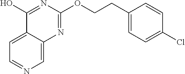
C1=C2C(=CC=N1)C(O)=NC(OCCC1=CC=C(Cl)C=C1)=N2
